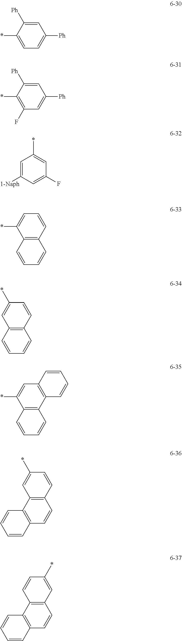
C1([1-Naph])=CC(*)=CC(F)=C1.C1=CC2=C(C(*)=C1)C=CC=C2.C1=C([Ph])C(*)=CC=C1[Ph].C1=C([Ph])C(*)=C(F)C=C1[Ph].C1=CC2=C(C=C1*)C=CC=C2.C12=C(C3=C(C(*)=C1)C=CC=C3)C=CC=C2.C1=CC2=C(C=C1*)C1=C(C=C2)C=CC=C1.C1(*)=CC2=C(C=C1)C1=C(C=C2)C=CC=C1
